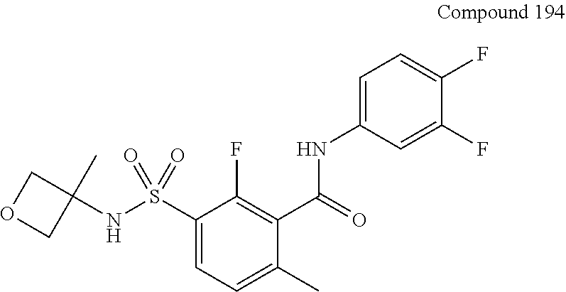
C1(NS(C2=CC=C(C)C(C(=O)NC3=CC=C(F)C(F)=C3)=C2F)(=O)=O)(C)COC1
